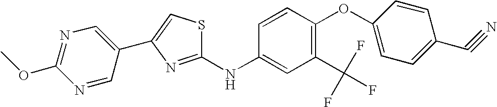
C1(OC)=NC=C(C2=CSC(NC3=CC(C(F)(F)F)=C(OC4=CC=C(C#N)C=C4)C=C3)=N2)C=N1
